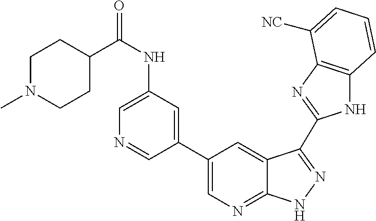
C1(C2=CN=C3C(=C2)C(C2=NC4=C(N2)C=CC=C4[NC])=NN3)=CC(NC(=O)C2CCN(C)CC2)=CN=C1
